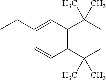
C1(CC)=CC2=C(C=C1)C(C)(C)CCC2(C)C
